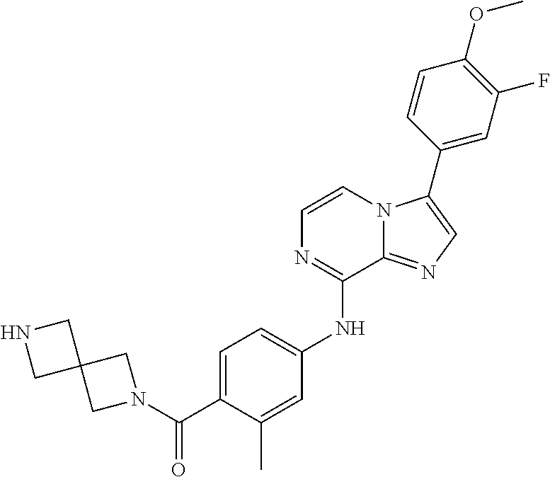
C1(C)=CC(NC2=NC=CN3C2=NC=C3C2=CC(F)=C(OC)C=C2)=CC=C1C(N1CC2(C1)CNC2)=O
